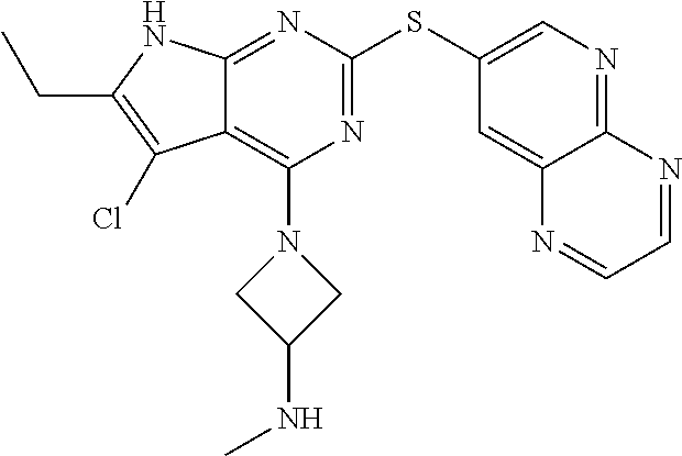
CCC1=C(Cl)C2=C(N3CC(NC)C3)N=C(SC3=CN=C4C(=C3)N=CC=N4)N=C2N1
